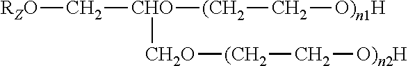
[RZO]C[CHO]([(CH2]C[O)n1H])[CH2O][(CH2]C[O)n2H]
